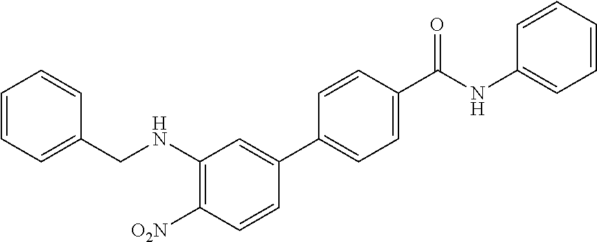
C1(CNC2=C([O2N])C=CC(C3=CC=C(C(NC4=CC=CC=C4)=O)C=C3)=C2)=CC=CC=C1
